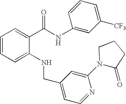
C1=C(NCC2=CC=NC(N3C(=O)CCC3)=C2)C(C(NC2=CC([CF3])=CC=C2)=O)=CC=C1
